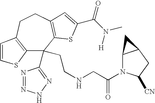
C12=C(CCC3=C(C1(C1=NNN=N1)CCNCC(=O)N1C4C(CC1[CN])C4)SC(C(N([H])C)=O)=C3)C=CS2
